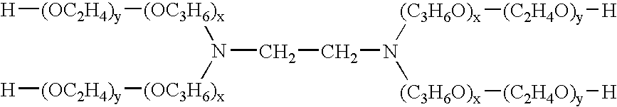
[H][(OC2H4)y][(OC3H6)x]N([(OC3H6)x][(OC2H4)y][H])CCN([(C3H6O)x][(C2H4O)y][H])[(C3H6O)x][(C2H4O)y][H]
